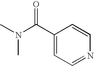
CN(C)C(C1=CC=NC=C1)=O
